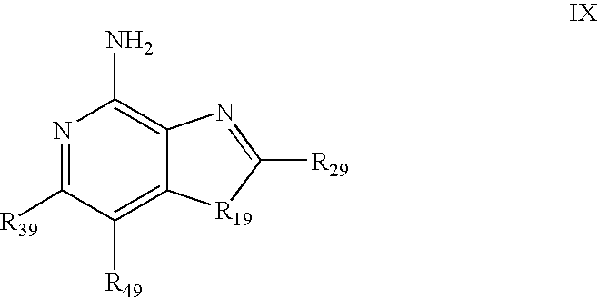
N1=C([R39])C([R49])=C2C(=C1N)N=C([R29])[R19]2
